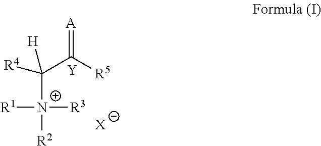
C(C([R5])=[A])([R4])([N+]([R1])([R3])[R2])[H].[Y].[X]
